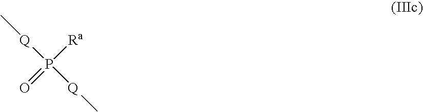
C[Q]P([Q]C)([Ra])=O
